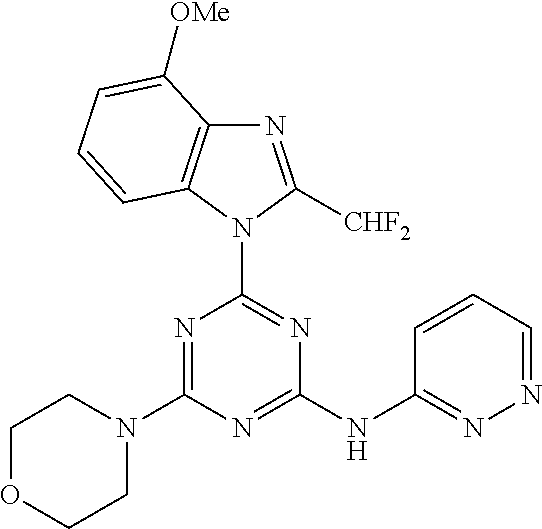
N1=C(N2CCOCC2)N=C(NC2=NN=CC=C2)N=C1N1C([CHF2])=NC2=C1C=CC=C2[OMe]
